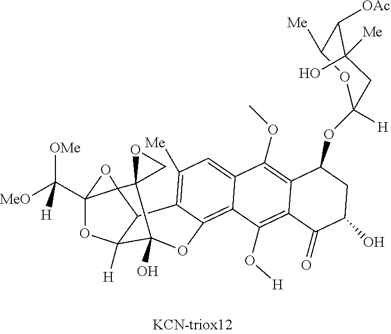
C(C12OC3([H])C4C1(O2)C1(C3(O)OC2=C3C(=CC([Me])=C42)C(OC)=C2C(=C3O[H])C(=O)C(O)CC2OC2([H])OC([Me])C([OAc])C([Me])(O)C2)CO1)([OMe])([MeO])[H]
